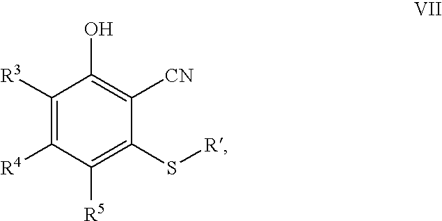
C1([R3])=C([R4])C([R5])=C(S[R])C([CN])=C1O
